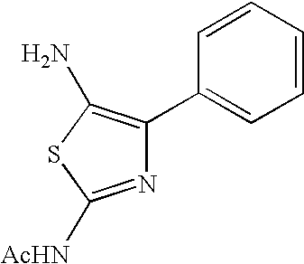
N1=C([AcHN])SC(N)=C1C1=CC=CC=C1
